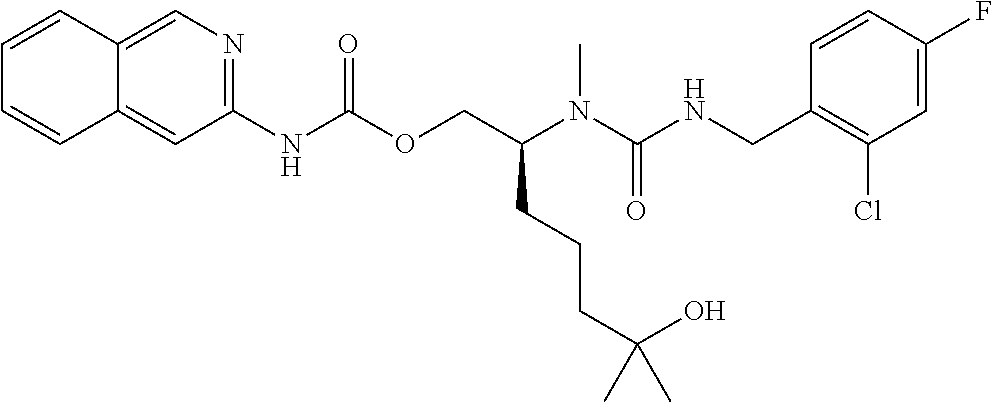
C1=CC(CNC(N(C(COC(NC2=NC=C3C(=C2)C=CC=C3)=O)CCCC(O)(C)C)C)=O)=C(Cl)C=C1F
